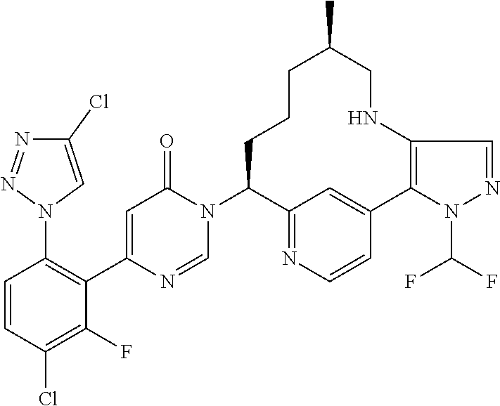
C1(N2C=NC(C3=C(N4C=C(Cl)N=N4)C=CC(Cl)=C3F)=CC2=O)C2=NC=CC(=C2)C2=C(NCC(C)CCC1)C=NN2C(F)F
